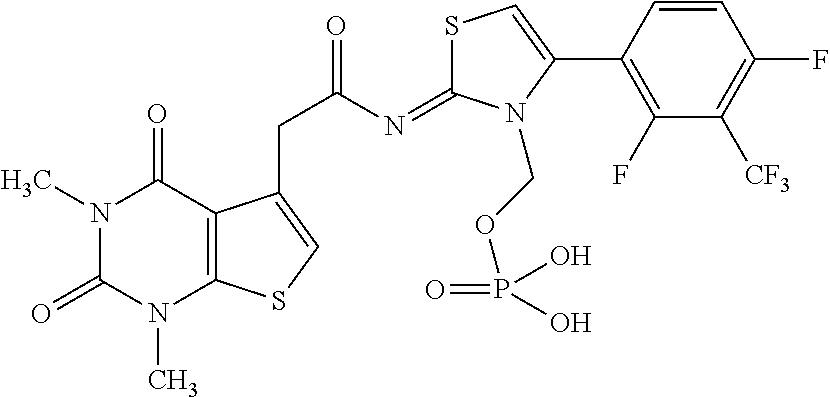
S1C(=NC(=O)CC2=CSC3=C2C(=O)N(C)C(=O)N3C)N(COP(=O)(O)O)C(C2=C(F)C([CF3])=C(F)C=C2)=C1
